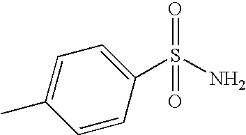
C1=C(C)C=CC(S(N)(=O)=O)=C1
